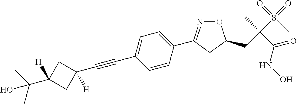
C(C(S(=O)(=O)C)(C)C(=O)NO)C1ON=C(C2=CC=C(C#CC3([H])CC(C(C)(C)O)([H])C3)C=C2)C1
